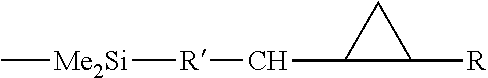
C[Me2Si][R]CC1C([R])C1
